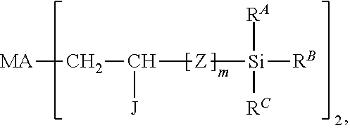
[MA]CC([Z][Si]([RB])([RA])[RC])[J]
